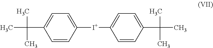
C1([I+]C2=CC=C(C(C)(C)C)C=C2)=CC=C(C(C)(C)C)C=C1
